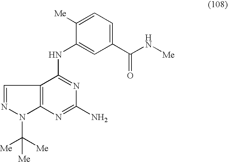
C12=C(N=C(N)N=C1NC1=CC(C(N[Me])=O)=CC=C1[Me])N(C([Me])([Me])[Me])N=C2
